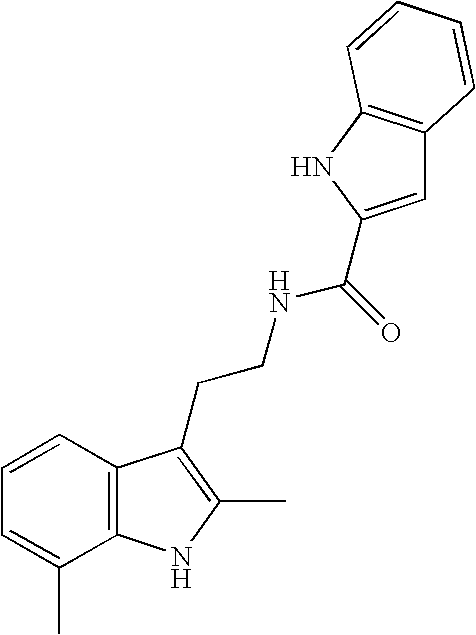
C1=CC2=C(C(C)=C1)NC(C)=C2CCNC(=O)C1=CC2=C(N1)C=CC=C2
